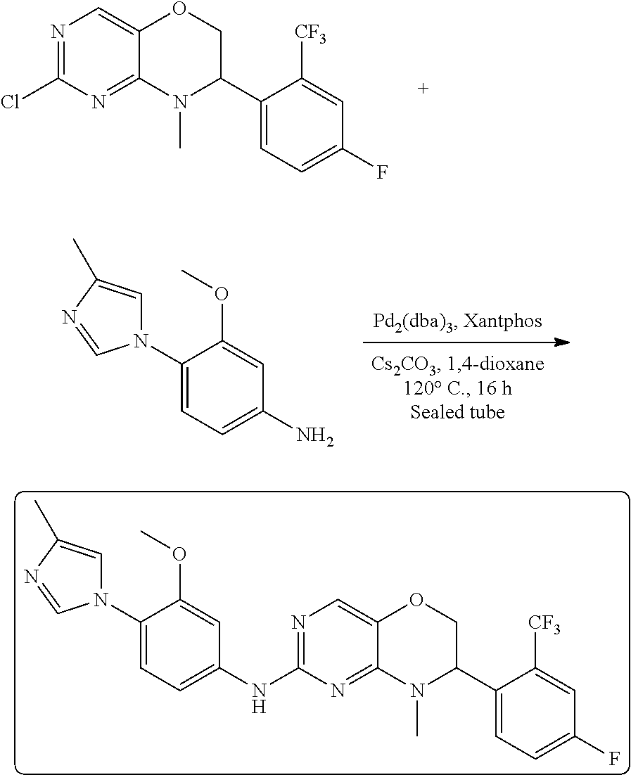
NC1=CC=C(N2C=C(C)N=C2)C(OC)=C1.N1=C(Cl)N=C2C(=C1)OCC(C1=CC=C(F)C=C1[CF3])N2C.N1=C(NC2=CC=C(N3C=C(C)N=C3)C(OC)=C2)N=C2C(=C1)OCC(C1=CC=C(F)C=C1[CF3])N2C
